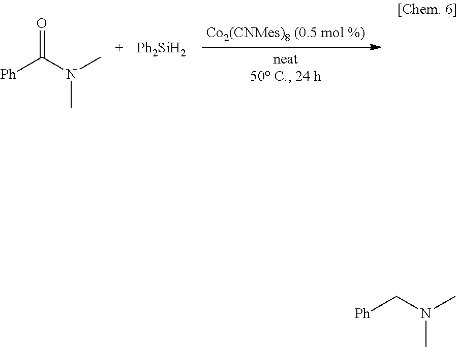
O=C(N(C)C)[Ph].[Ph2SiH2].C(N(C)C)[Ph]
